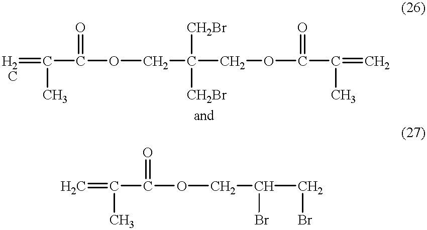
C=C(C(=O)OCC(COC(C(C)=C)=O)([CH2Br])[CH2Br])C.C=C(C(=O)OCC(CBr)Br)C
